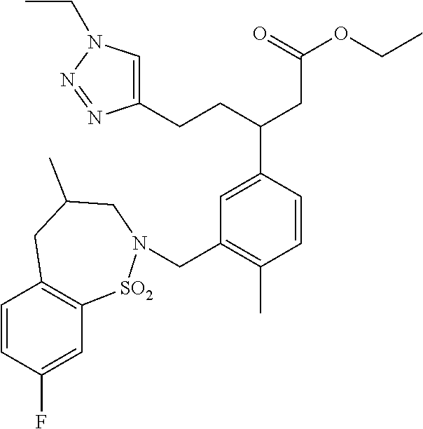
C1(CCC(CC(OCC)=O)C2=CC(CN3[SO2]C4=C(C=CC(F)=C4)CC(C)C3)=C(C)C=C2)=CN(CC)N=N1
